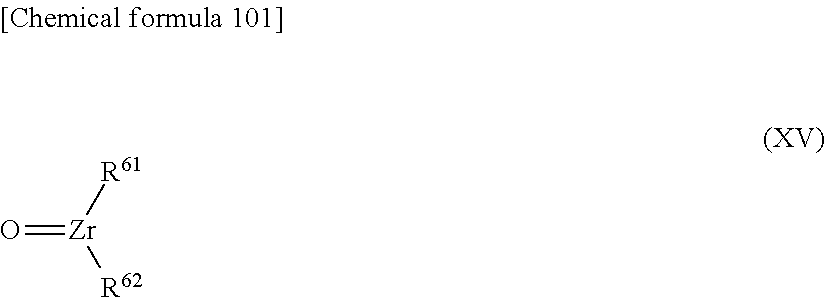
O=[Zr]([R61])[R62]
